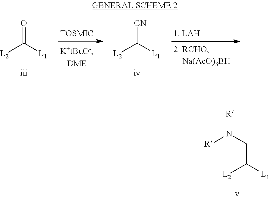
[L2]C([L1])CN([R])[R].[L2]C([L1])=O.[L2]C([L1])[CN]
